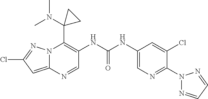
N12C(=CC(Cl)=N1)N=CC(NC(NC1=CN=C(N3N=CC=N3)C(Cl)=C1)=O)=C2C1(N(C)C)CC1
